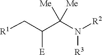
C(C(C(N([R2])[R3])([Me])[Me])[E])[R1]
